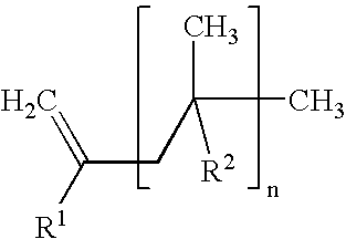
[R1]C(CC(C)(C)[R2])=C
